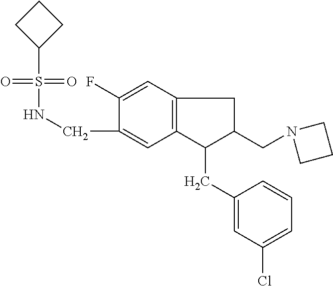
S(=O)(=O)(C1CCC1)NCC1=CC2=C(C=C1F)CC(CN1CCC1)C2CC1=CC(Cl)=CC=C1
